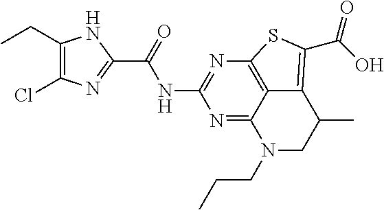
C1(CC)=C(Cl)N=C(C(=O)NC2=NC3=C4C(=N2)N(CCC)CC(C)C4=C(C(O)=O)S3)N1
